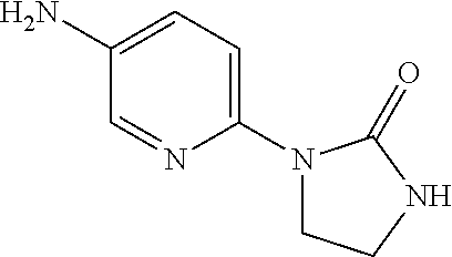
C1(N2CCNC2=O)=CC=C(N)C=N1
